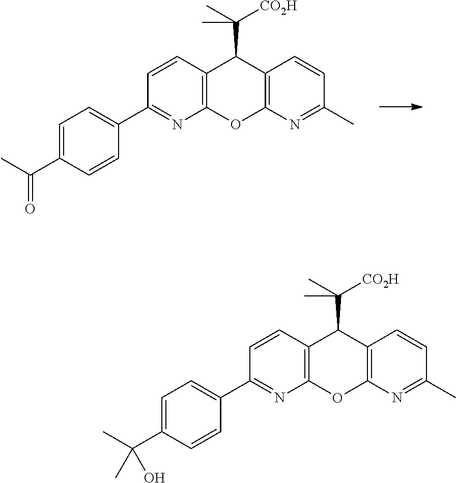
C12=C(N=C(C)C=C1)OC1=C(C2C(C)([CO2H])C)C=CC(C2=CC=C(C(C)(C)O)C=C2)=N1.C12=C(N=C(C)C=C1)OC1=C(C2C(C)([CO2H])C)C=CC(C2=CC=C(C(C)=O)C=C2)=N1
